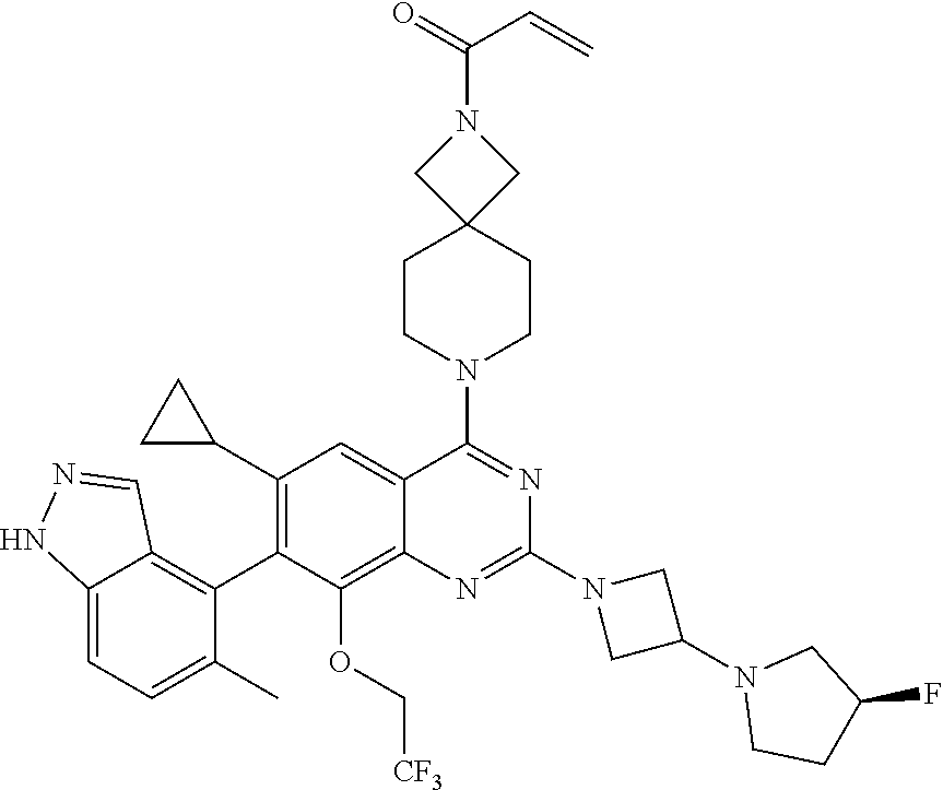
C12=CC=C(C)C(C3=C(C4CC4)C=C4C(=C3OC[CF3])N=C(N3CC(N5CCC(F)C5)C3)N=C4N3CCC4(CC3)CN(C(=O)C=C)C4)=C1C=NN2
